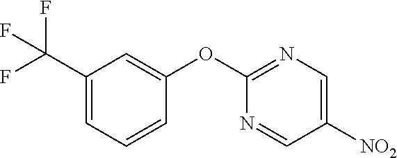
C1(C(F)(F)F)=CC=CC(OC2=NC=C([NO2])C=N2)=C1
